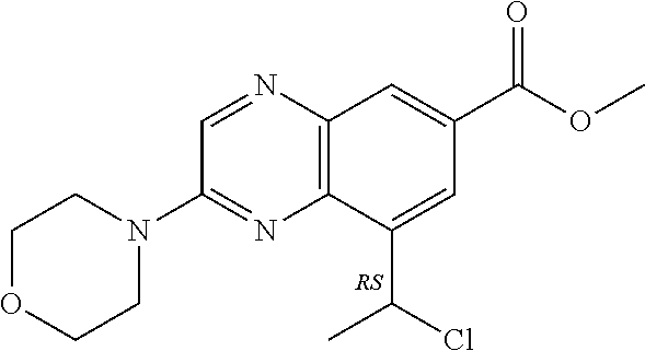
C1=NC2=C(N=C1N1CCOCC1)C(C(Cl)C)=CC(C(OC)=O)=C2
